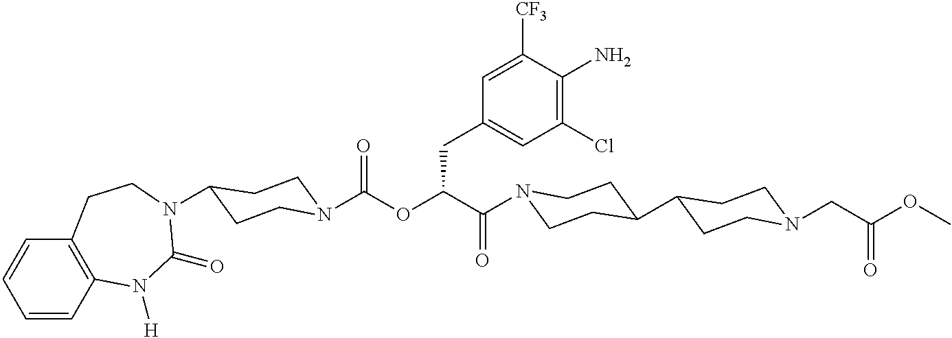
N1(C(C(OC(=O)N2CCC(N3C(=O)N([H])C4=C(C=CC=C4)CC3)CC2)CC2=CC(Cl)=C(N)C([CF3])=C2)=O)CCC(C2CCN(CC(OC)=O)CC2)CC1
